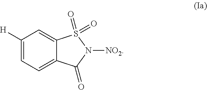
C1([H])=CC=C2C(=C1)S(=O)(=O)N([NO2])C2=O
